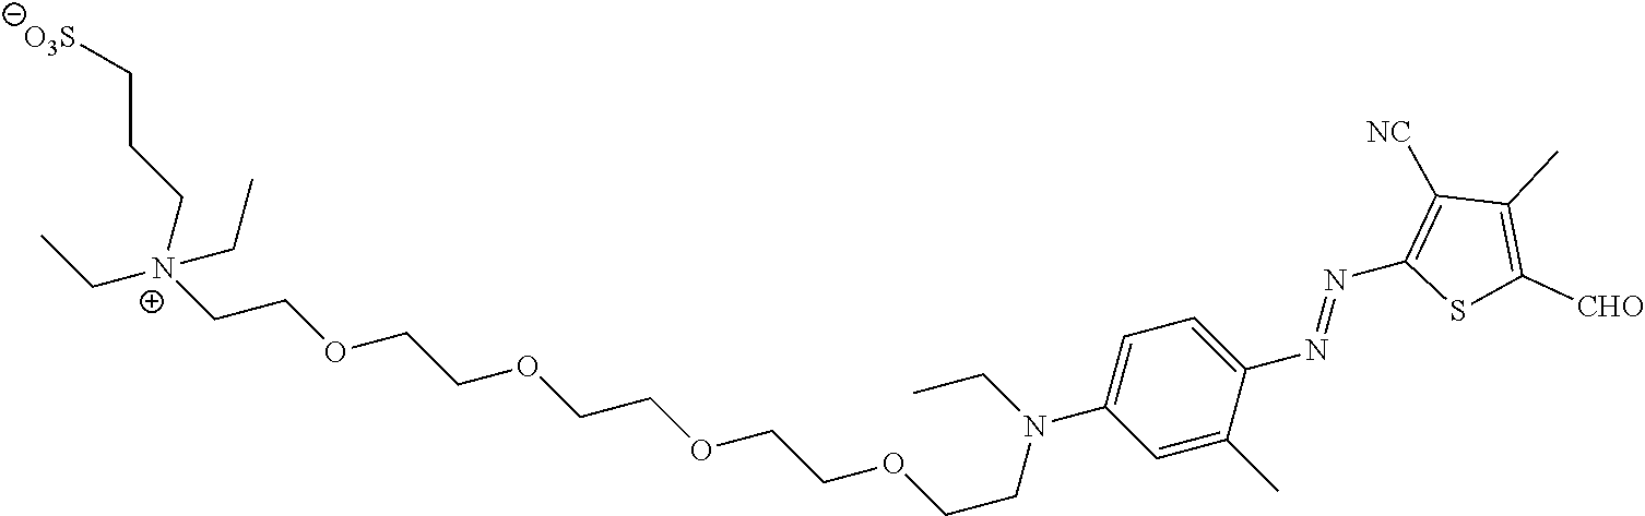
C1=C(C)C(N=NC2=C([NC])C(C)=C([CHO])S2)=CC=C1N(CC)CCOCCOCCOCCOCC[N+](CC)(CCC[O3S])CC
